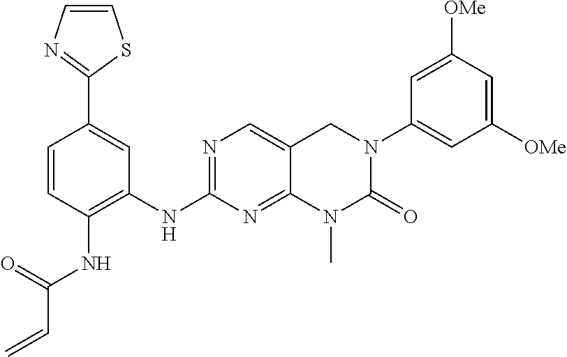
C1([OMe])=CC([OMe])=CC(N2C(=O)N(C)C3=NC(NC4=C(NC(=O)C=C)C=CC(C5=NC=CS5)=C4)=NC=C3C2)=C1
